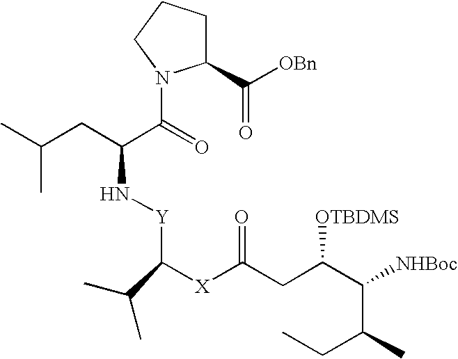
C1(C([OBn])=O)CCCN1C(=O)C(CC(C)C)N[Y]C([X]C(=O)CC(C([NHBoc])C(C)CC)[OTBDMS])C(C)C
